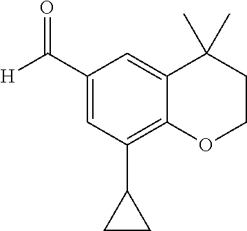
C1(C([H])=O)=CC(C2CC2)=C2C(=C1)C(C)(C)CCO2
